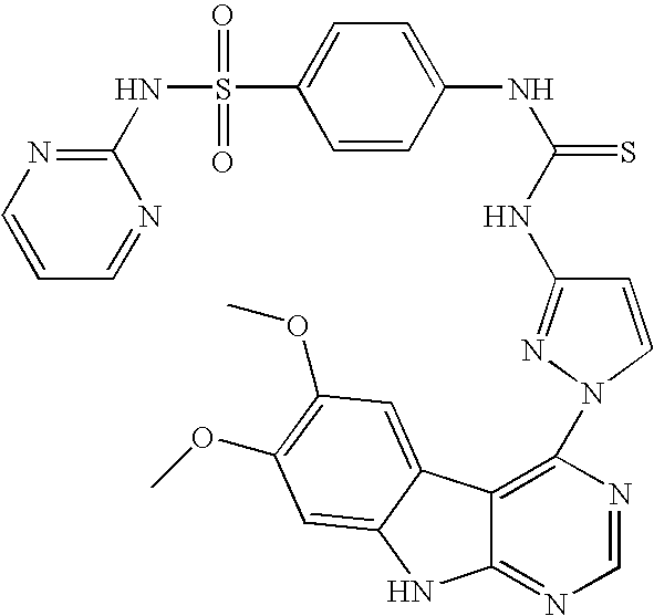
C1=NC(NS(C2=CC=C(NC(=S)NC3=NN(C4=C5C(=NC=N4)NC4=CC(OC)=C(OC)C=C54)C=C3)C=C2)(=O)=O)=NC=C1
